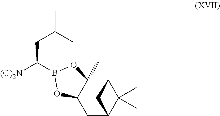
C1(C)(C)C2C3(C)C(CC1C2)OB(C(CC(C)C)[(G)2N])O3
